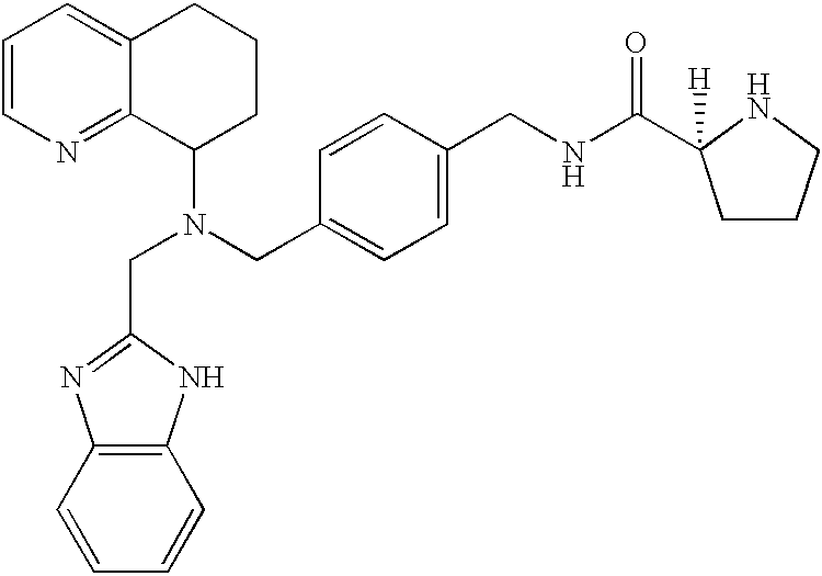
C(N(CC1=CC=C(CNC(C2([H])NCCC2)=O)C=C1)C1CCCC2=CC=CN=C12)C1=NC2=C(N1)C=CC=C2
